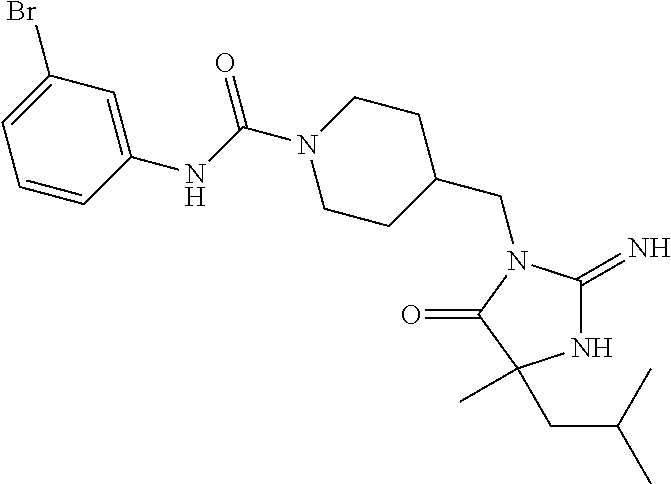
C1C(CN2C(=N)NC(C)(CC(C)C)C2=O)CCN(C(NC2=CC(Br)=CC=C2)=O)C1
